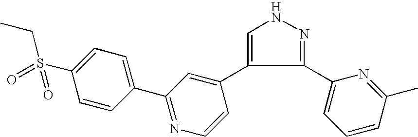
C1=C(C2=CC(C3=CC=C(S(CC)(=O)=O)C=C3)=NC=C2)C(C2=CC=CC(C)=N2)=NN1
